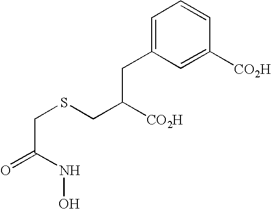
S(CC([CO2H])CC1=CC=CC([CO2H])=C1)CC(=O)NO
